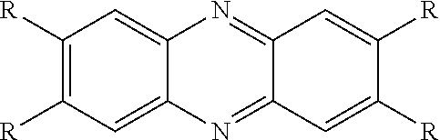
C1([R])=C([R])C=C2C(=C1)N=C1C(=N2)C=C([R])C([R])=C1
